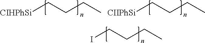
[CIHPhSi]CCCC.[CIIPhSi]CCCC.ICCCC
